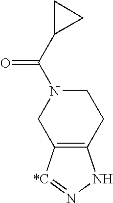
C12=C([*C]=NN1)CN(C(C1CC1)=O)CC2
